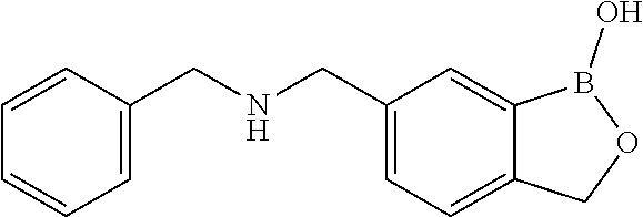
C1=CC=C(CNCC2=CC=C3C(=C2)B(O)OC3)C=C1
